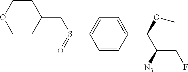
C1=CC(C(OC)C([N3])CF)=CC=C1S(=O)CC1CCOCC1
